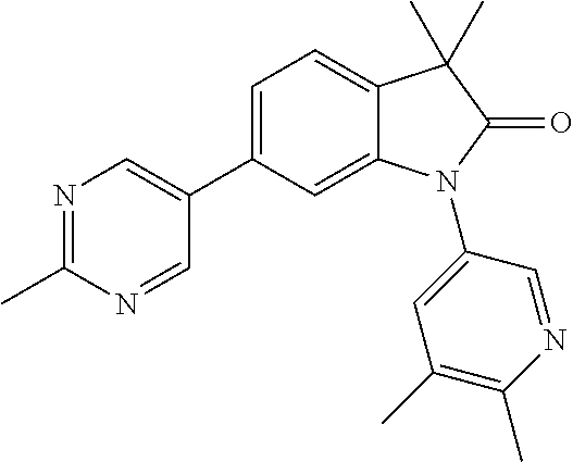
C1=C(C2=CN=C(C)N=C2)C=C2C(=C1)C(C)(C)C(=O)N2C1=CC(C)=C(C)N=C1
